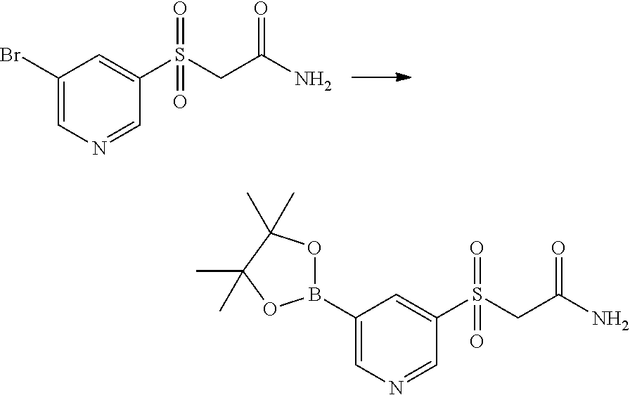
C1(Br)=CN=CC(S(CC(=O)N)(=O)=O)=C1.C1(B2OC(C)(C)C(C)(C)O2)=CN=CC(S(CC(=O)N)(=O)=O)=C1
